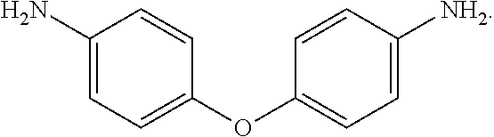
C1(N)=CC=C(OC2=CC=C([NH2])C=C2)C=C1
